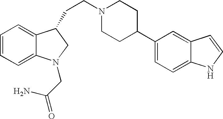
C1=CC=C2C(=C1)C(CCN1CCC(C3=CC=C4C(=C3)C=CN4)CC1)CN2CC(=O)N
